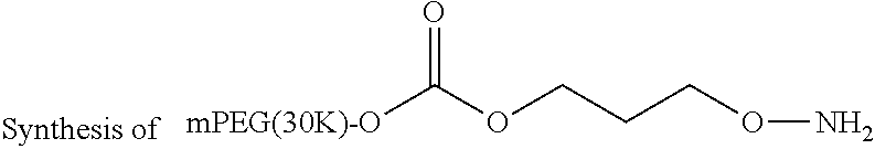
[mPEG(30K)-O]C(OCCCON)=O
